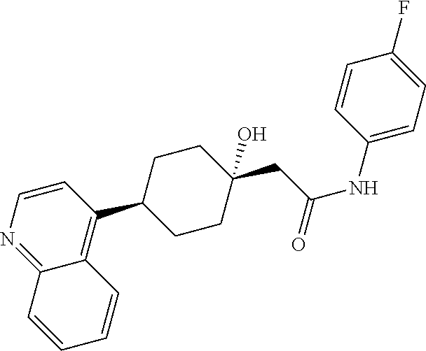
C1=CC(C2CCC(CC(=O)NC3=CC=C(F)C=C3)(O)CC2)=C2C(=N1)C=CC=C2
